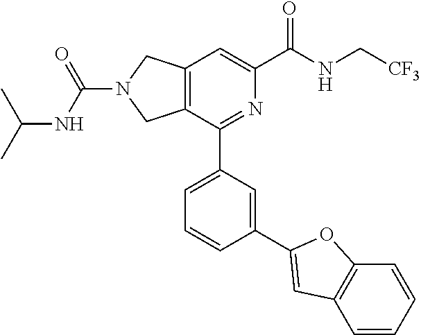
C12=C(C(C3=CC=CC(C4=CC5=C(C=CC=C5)O4)=C3)=NC(C(NC[CF3])=O)=C1)CN(C(NC(C)C)=O)C2
